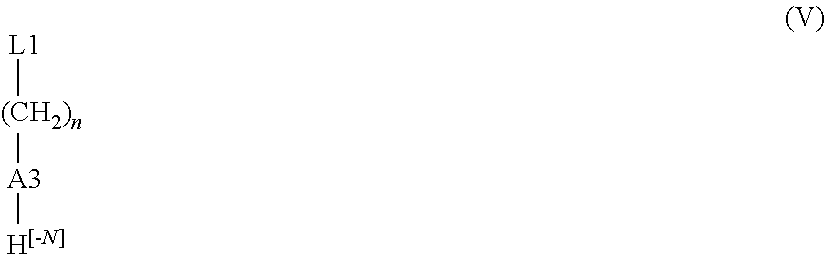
[L1][(CH2)n][A3][H[-N]]
